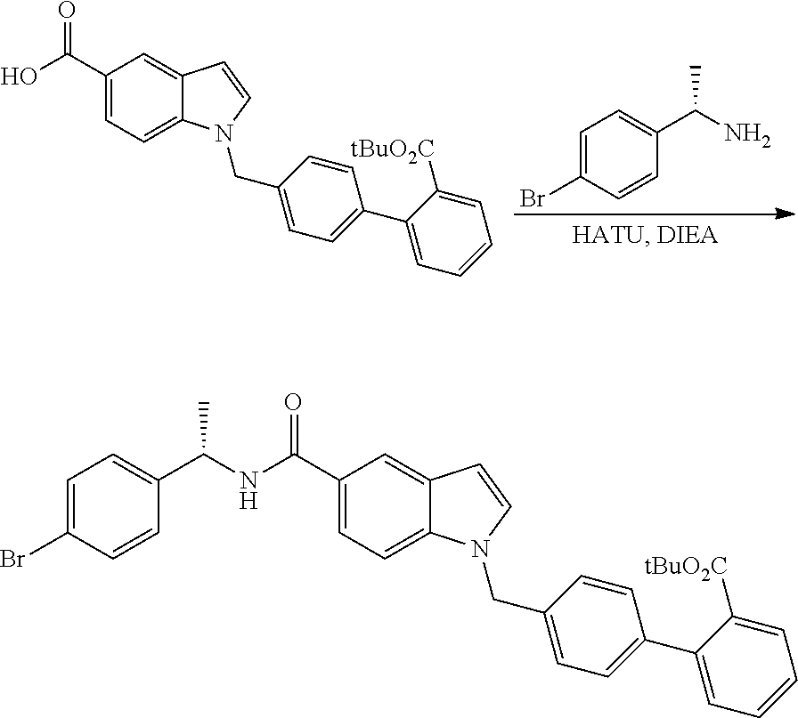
C1(C(O)=O)=CC=C2C(=C1)C=CN2CC1=CC=C(C2=CC=CC=C2[tBuO2C])C=C1.NC(C1=CC=C(Br)C=C1)C.C1(C(NC(C2=CC=C(Br)C=C2)C)=O)=CC=C2C(=C1)C=CN2CC1=CC=C(C2=CC=CC=C2[tBuO2C])C=C1
